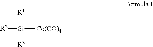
[R1][Si]([R2])([Co(CO)4])[R3]
